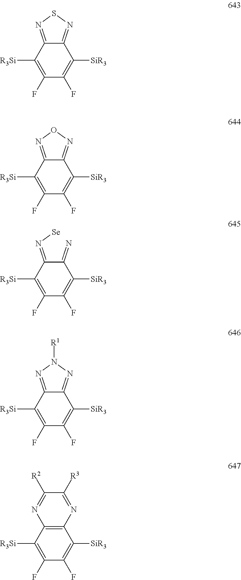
C1(F)=C([R3Si])C2=NSN=C2C([SiR3])=C1F.C1(F)=C([R3Si])C2=NON=C2C([SiR3])=C1F.C1(F)=C([R3Si])C(=N[Se])C(=N)C([SiR3])=C1F.C1(F)=C([R3Si])C2=NN([R1])N=C2C([SiR3])=C1F.C1(F)=C([R3Si])C2=C(C([SiR3])=C1F)N=C([R3])C([R2])=N2
